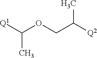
[Q1]C(OCC(C)[Q2])C
